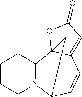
C1CCN2C(C1)C13C(=CC(=O)O1)C=CC2C3
